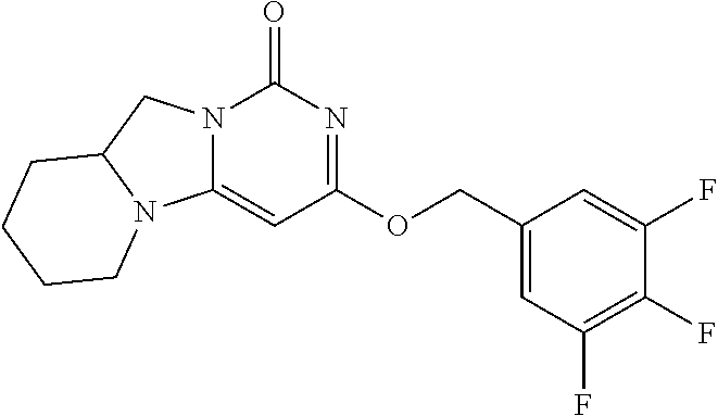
C1(F)=C(F)C=C(COC2=NC(=O)N3C(=C2)N2C(C3)CCCC2)C=C1F
